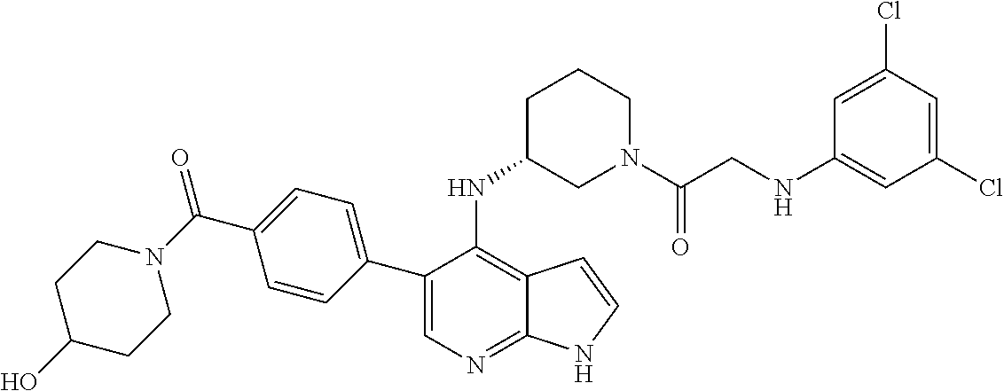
C1=C(Cl)C=C(Cl)C=C1NCC(N1CCCC(NC2=C3C(=NC=C2C2=CC=C(C(N4CCC(O)CC4)=O)C=C2)NC=C3)C1)=O
